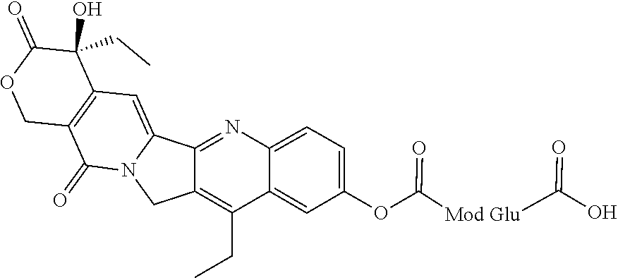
C1=C2C(=CC(OC([Mod Glu]C(O)=O)=O)=C1)C(CC)=C1C(=N2)C2=CC3=C(C(=O)N2C1)COC(=O)C3(CC)O
